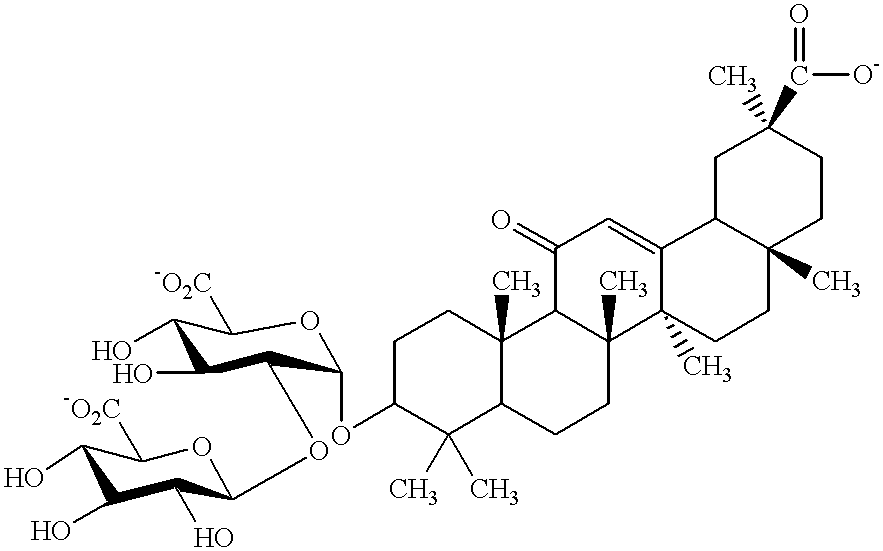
C1(O)C(O)C(O)C(OC2C(O)C(O)C([-O2C])OC2OC2CCC3(C)C(C2(C)C)CCC2(C)C3C(=O)C=C3C2(C)CCC2(C)C3CC(C)(C(=O)[O-])CC2)OC1[-O2C]
